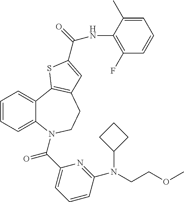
C1=CC=C2C(=C1)C1=C(CCN2C(C2=CC=CC(N(C3CCC3)CCOC)=N2)=O)C=C(C(=O)NC2=C(F)C=CC=C2C)S1
